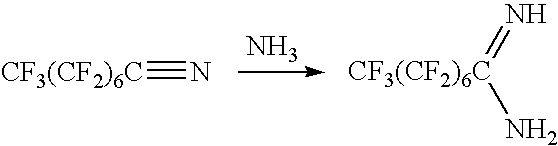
N=[CF3(CF2)6C]N.N.[CF3(CF2)6C]#N
